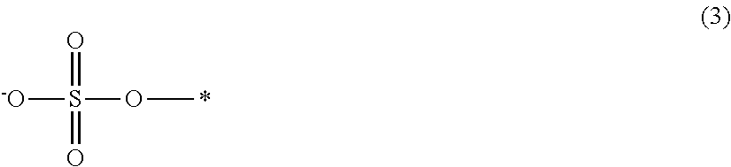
[-O]S(OC)(=O)=O.*
